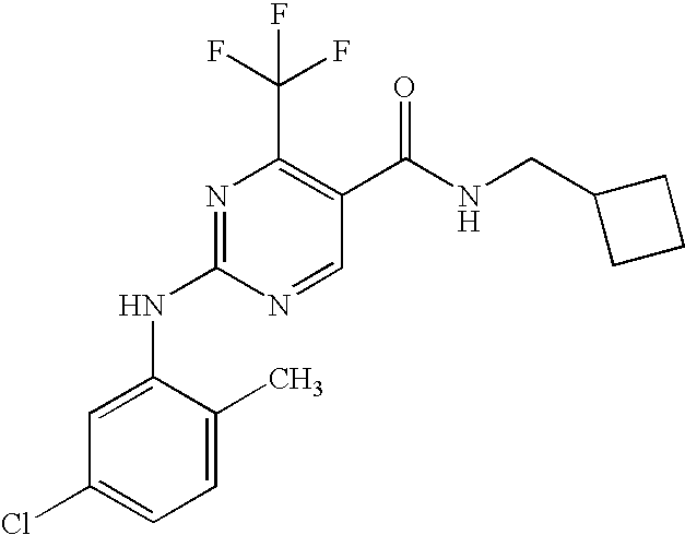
C1=C(C)C(NC2=NC(C(F)(F)F)=C(C(=O)NCC3CCC3)C=N2)=CC(Cl)=C1
